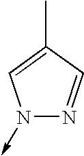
N1(->C)N=CC(C)=C1
